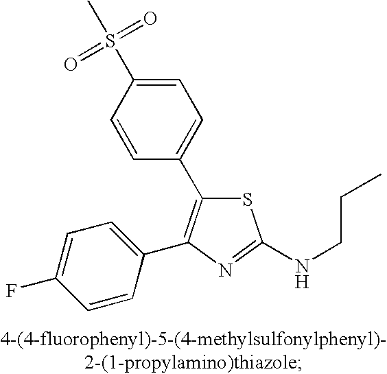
C1=C(S(C)(=O)=O)C=CC(C2=C(C3=CC=C(F)C=C3)N=C(NCCC)S2)=C1
